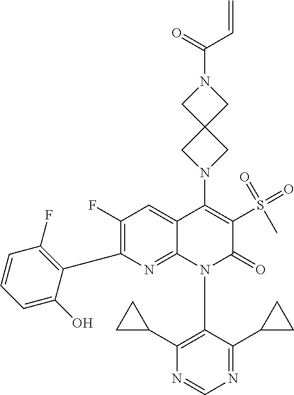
C1(F)=C(C2=C(F)C=CC=C2O)N=C2C(=C1)C(N1CC3(C1)CN(C(=O)C=C)C3)=C(S(=O)(=O)C)C(=O)N2C1=C(C2CC2)N=CN=C1C1CC1
